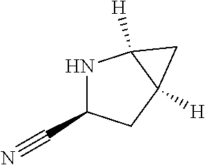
N1C(C#N)CC2([H])C1([H])C2
